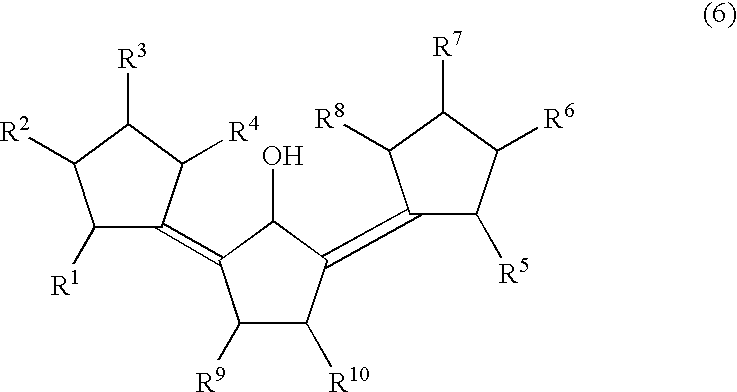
C1([R1])C([R2])C([R3])C([R4])C1=C1C([R9])C([R10])C(=C2C([R5])C([R6])C([R7])C2[R8])C1O
